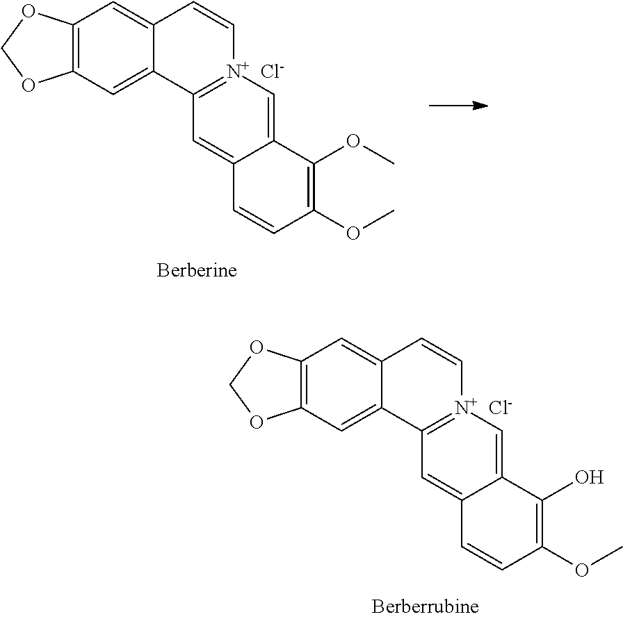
C12=C(C=C3C(=C1)C=C[N+]1=C3C=C3C(=C1)C(OC)=C(OC)C=C3)OCO2.[Cl-].C12=C(C=C3C(=C1)C=C[N+]1=C3C=C3C(=C1)C(O)=C(OC)C=C3)OCO2.[Cl-]
